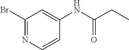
C1(Br)=NC=CC(NC(CC)=O)=C1
